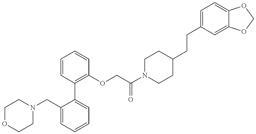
C1(CN2CCOCC2)=CC=CC=C1C1=C(OCC(N2CCC(CCC3=CC=C4C(=C3)OCO4)CC2)=O)C=CC=C1
